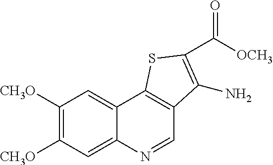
C1([CH3O])=C([CH3O])C=C2C(=C1)C1=C(C=N2)C(N)=C(C([OCH3])=O)S1
